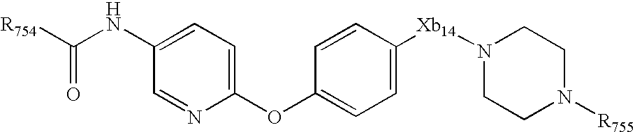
C1(NC([R754])=O)=CC=C(OC2=CC=C([Xb14]N3CCN([R755])CC3)C=C2)N=C1
